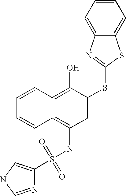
C1=CC=CC2=C(O)C(SC3=NC4=CC=CC=C4S3)=CC(NS(=O)(=O)C3=CNC=N3)=C12
